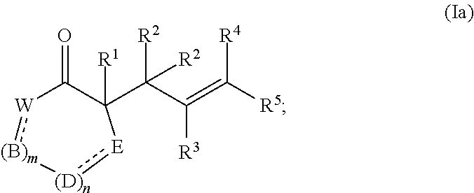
O=C1[W]:[(B)m][(D)n]:[E]C1(C([R2])(C([R3])=C([R5])[R4])[R2])[R1]
